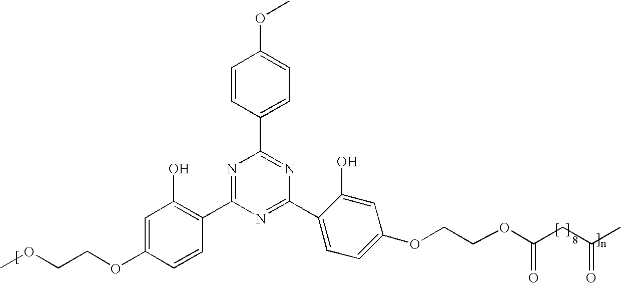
C1=CC(C2=NC(C3=CC=C(OCCOC(CC(=O)C)=O)C=C3O)=NC(C3=C(O)C=C(OCCOC)C=C3)=N2)=CC=C1OC
